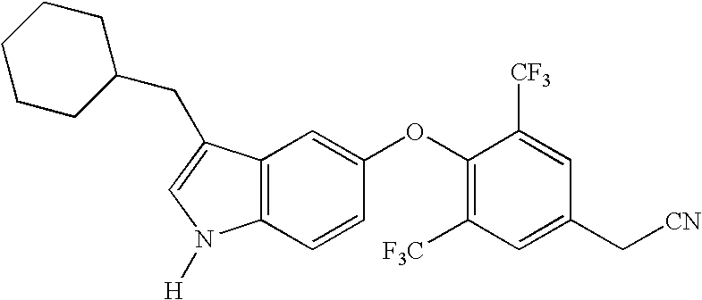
C12=C(C(CC3CCCCC3)=CN1[H])C=C(OC1=C([F3C])C=C(C[CN])C=C1[CF3])C=C2
